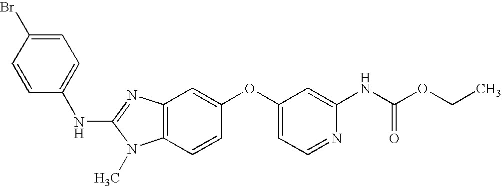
C1=C(Br)C=CC(NC2=NC3=C(N2C)C=CC(OC2=CC=NC(NC(OCC)=O)=C2)=C3)=C1
